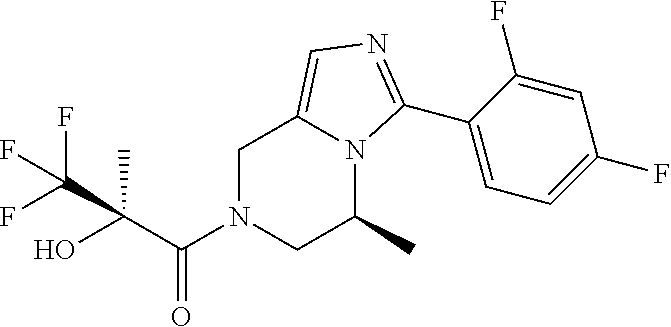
C1N(C(C(O)(C)C(F)(F)F)=O)CC(C)N2C1=CN=C2C1=CC=C(F)C=C1F
